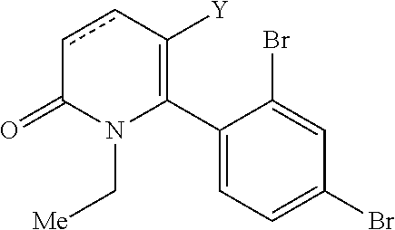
C1(C2=C([Y])ccC(=O)N2C[Me])=CC=C(Br)C=C1Br
